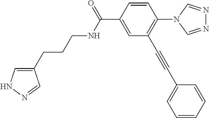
N(C(C1=CC(C#CC2=CC=CC=C2)=C(N2C=NN=C2)C=C1)=O)CCCC1=CNN=C1
